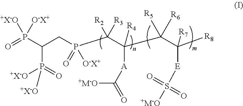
P(C(C(C(C([R8])([R7])[E]S([+M-O])(=O)=O)([R5])[R6])([R4])[A]C([+M-O])=O)([R2])[R3])(CC(P(=O)([+X-O])[O-X+])P(=O)([+X-O])[+X-O])(=O)[O-X+]
